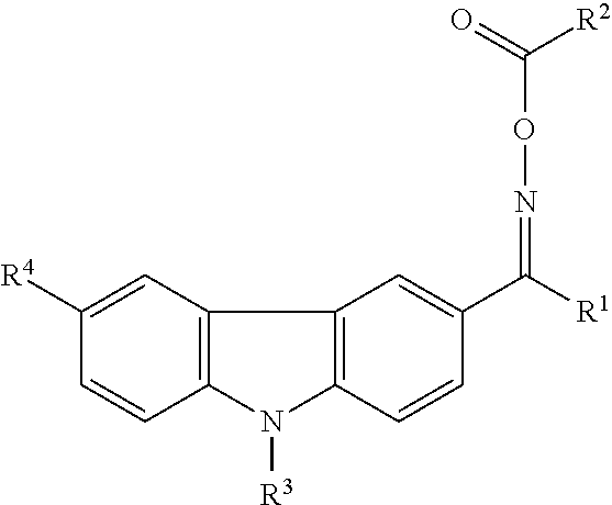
C1([R4])=CC2=C(C=C1)N([R3])C1=C2C=C(C([R1])=NOC([R2])=O)C=C1
